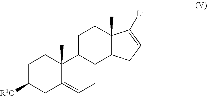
C1C([R1O])CC2=CCC3C(C2(C)C1)CCC1(C)C3CC=C1[Li]
